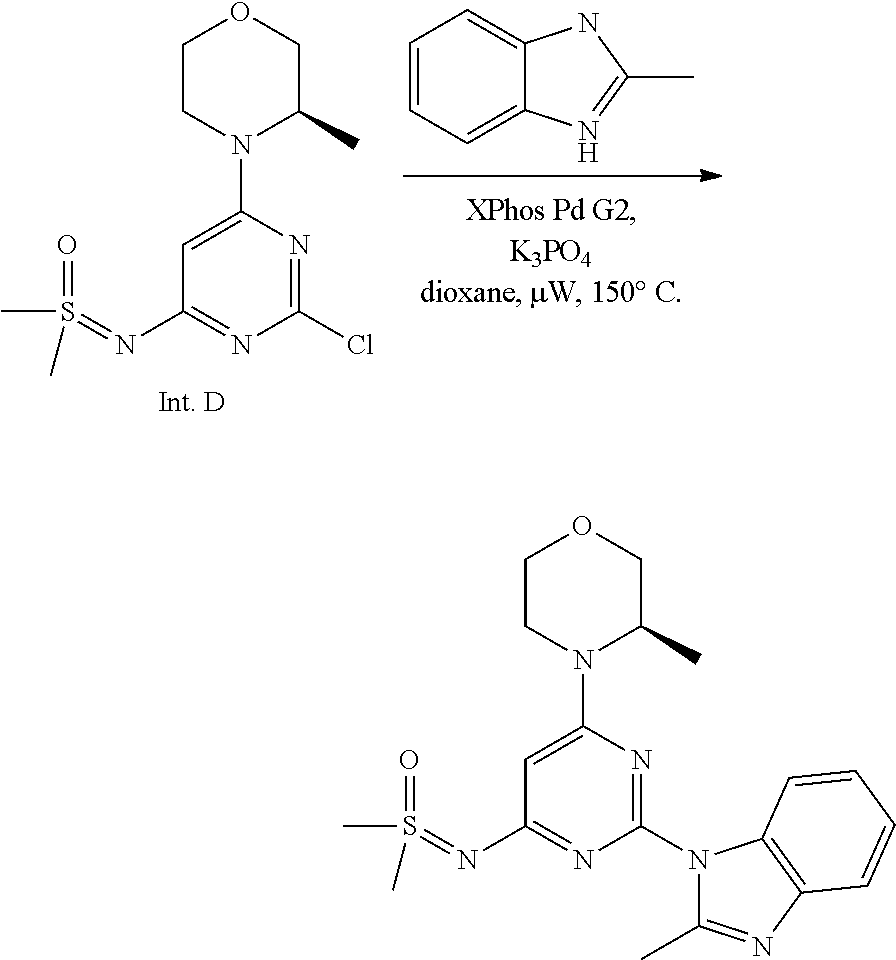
C1CN(C2=CC(N=S(C)(=O)C)=NC(Cl)=N2)C(C)CO1.C1=CC=C2C(=C1)NC(C)=N2.C1CN(C2=CC(N=S(C)(=O)C)=NC(N3C4=C(N=C3C)C=CC=C4)=N2)C(C)CO1
